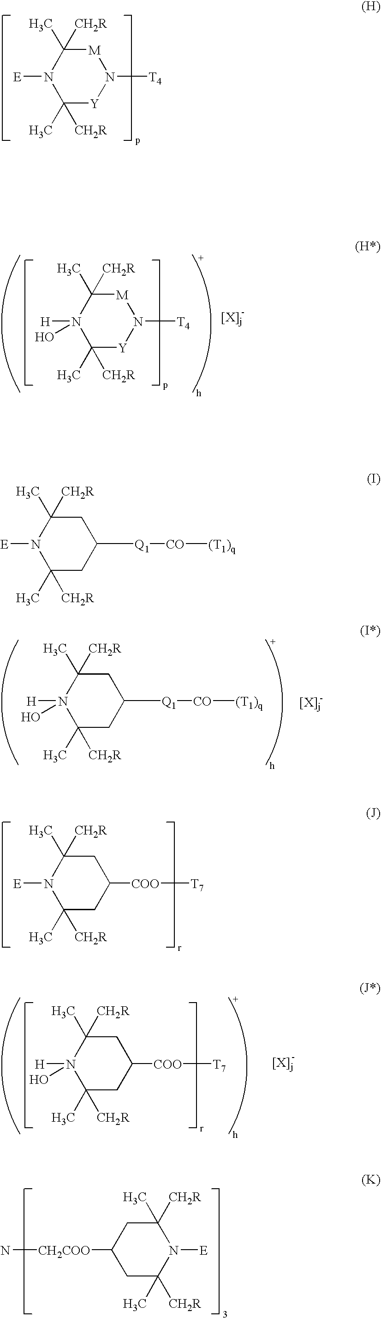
[M]1C(C)([CH2R])N([E])C(C)([CH2R])[Y]N1[T4].[M]1C(C)([CH2R])N([H])(O)C(C)([CH2R])[Y]N1[T4].C1C(C)([CH2R])N([H])(O)C(C)([CH2R])CC1[Q1][CO][(T1)q].C1C(C)([CH2R])N([E])C(C)([CH2R])CC1[COO][T7].C1C(C)([CH2R])N([H])(O)C(C)([CH2R])CC1[COO][T7].C1C([CH2R])(C)N([E])C([CH2R])(C)CC1[CH2COO]N.C1C(C)([CH2R])N([E])C(C)([CH2R])CC1[Q1][CO][(T1)q]
